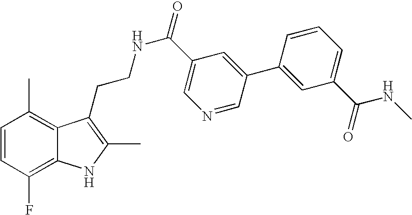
C1=CC(F)=C2C(=C1C)C(CCNC(=O)C1=CN=CC(C3=CC(C(=O)NC)=CC=C3)=C1)=C(C)N2
